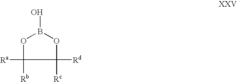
OB1OC([Ra])([Rb])C([Rd])([Rc])O1
